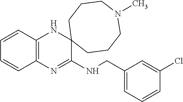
C12=C(N=C(NCC3=CC=CC(Cl)=C3)C3(N1)CCCN(C)CCC3)C=CC=C2
